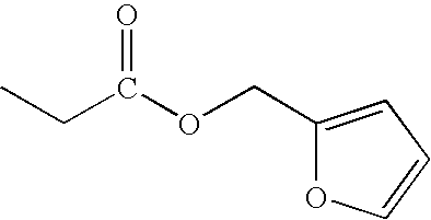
CCC(OCC1=CC=CO1)=O
